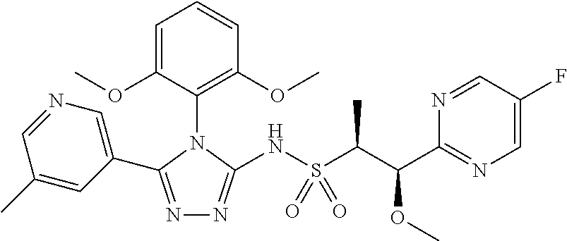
N1=C(C2=CN=CC(C)=C2)N(C2=C(OC)C=CC=C2OC)C(NS(C(C)C(OC)C2=NC=C(F)C=N2)(=O)=O)=N1
